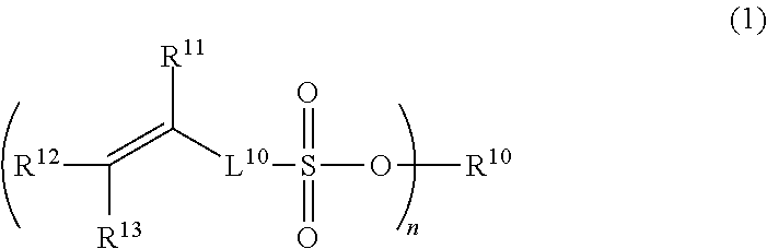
[R12]C(=C([L10]S(=O)(=O)O[R10])[R11])[R13]
